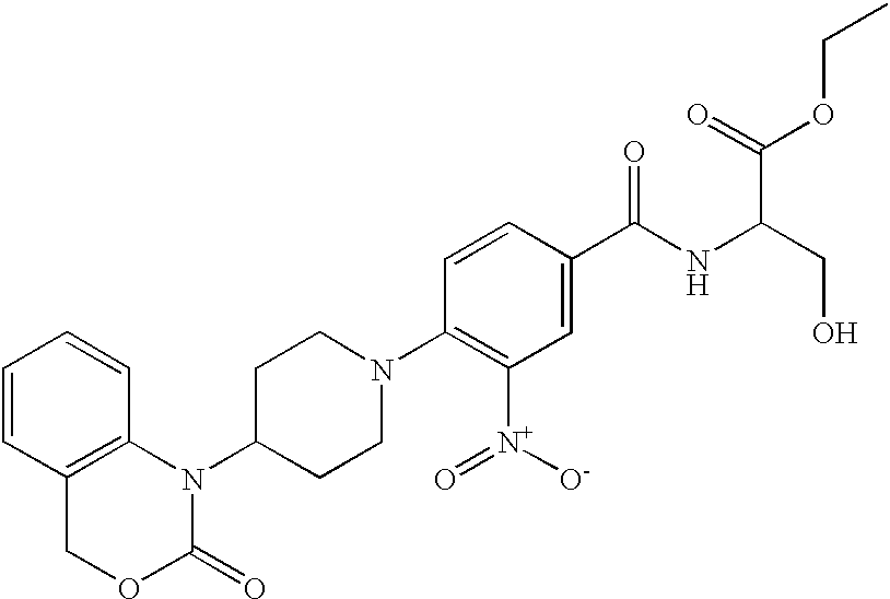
C1=CC2=C(C=C1)N(C1CCN(C3=C([N+]([O-])=O)C=C(C(NC(CO)C(OCC)=O)=O)C=C3)CC1)C(=O)OC2
